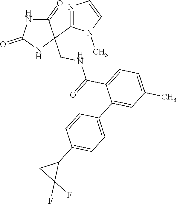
C1(=O)NC(=O)NC1(CNC(C1=CC=C(C)C=C1C1=CC=C(C2CC2(F)F)C=C1)=O)C1=NC=CN1C
